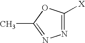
N1=C([X])OC(C)=N1
